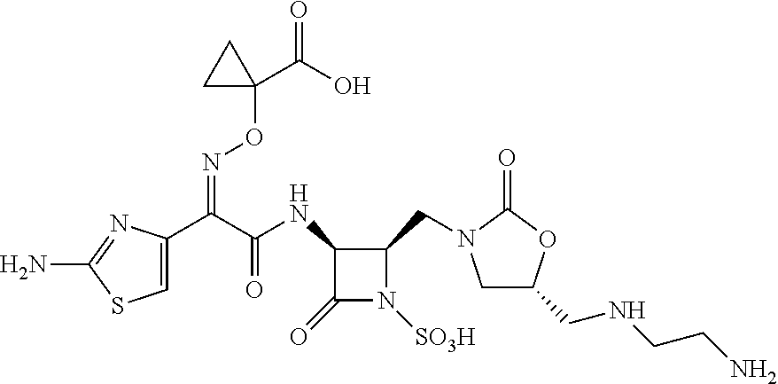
C1N(CC2C(NC(=O)C(=NOC3(C(=O)O)CC3)C3=CSC(N)=N3)C(=O)N2[SO3H])C(=O)OC1CNCCN
